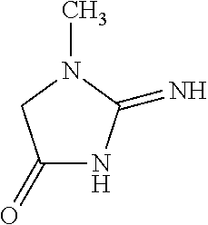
C1(=O)NC(=N)N(C)C1
